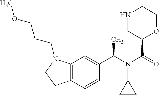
C12=C(C=CC(C(N(C(=O)C3OCCNC3)C3CC3)C)=C1)CCN2CCCOC
